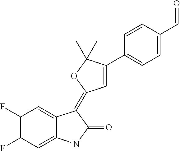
C1(F)=C(F)C=C2C(=C1)C(=C1C=C(C3=CC=C(C=O)C=C3)C(C)(C)O1)C(=O)N2
